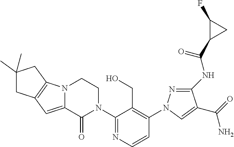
C12=CC3=C(N1CCN(C1=NC=CC(N4N=C(NC(=O)C5CC5F)C(C(=O)N)=C4)=C1CO)C2=O)CC(C)(C)C3
